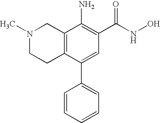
C12=C(C(C3=CC=CC=C3)=CC(C(NO)=O)=C1N)CCN(C)C2
